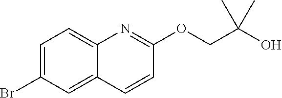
C1=C(Br)C=C2C(=C1)N=C(OCC(O)(C)C)C=C2
